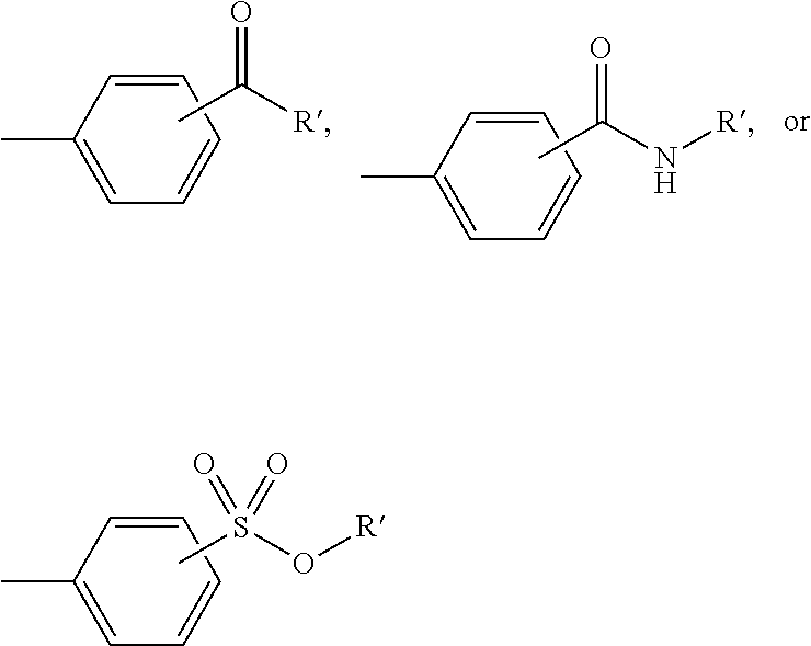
CC1=CC=CC=C1.CS(O[R])(=O)=O.CC1=CC=CC=C1.CC([R])=O.CC1=CC=CC=C1.CC(N[R])=O
